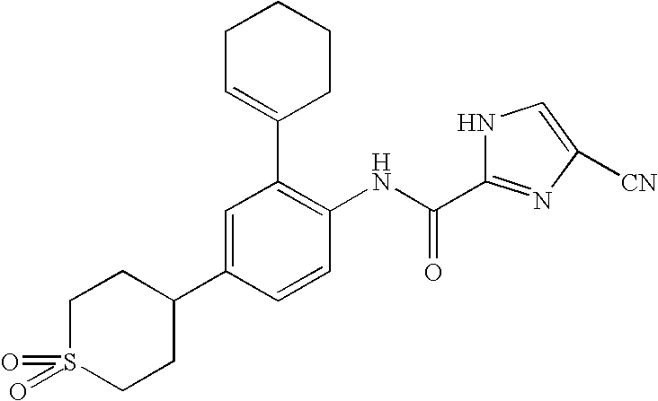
C1C=C(C2=C(NC(=O)C3=NC([CN])=CN3)C=CC(C3CCS(=O)(=O)CC3)=C2)CCC1
